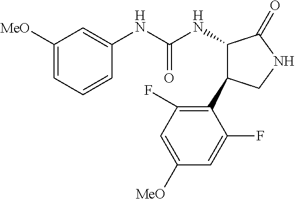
C1([MeO])=CC=CC(NC(NC2C(C3=C(F)C=C([MeO])C=C3F)CNC2=O)=O)=C1
